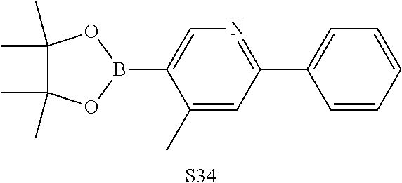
C1(C)=CC(C2=CC=CC=C2)=NC=C1B1OC(C)(C)C(C)(C)O1.[S34]
